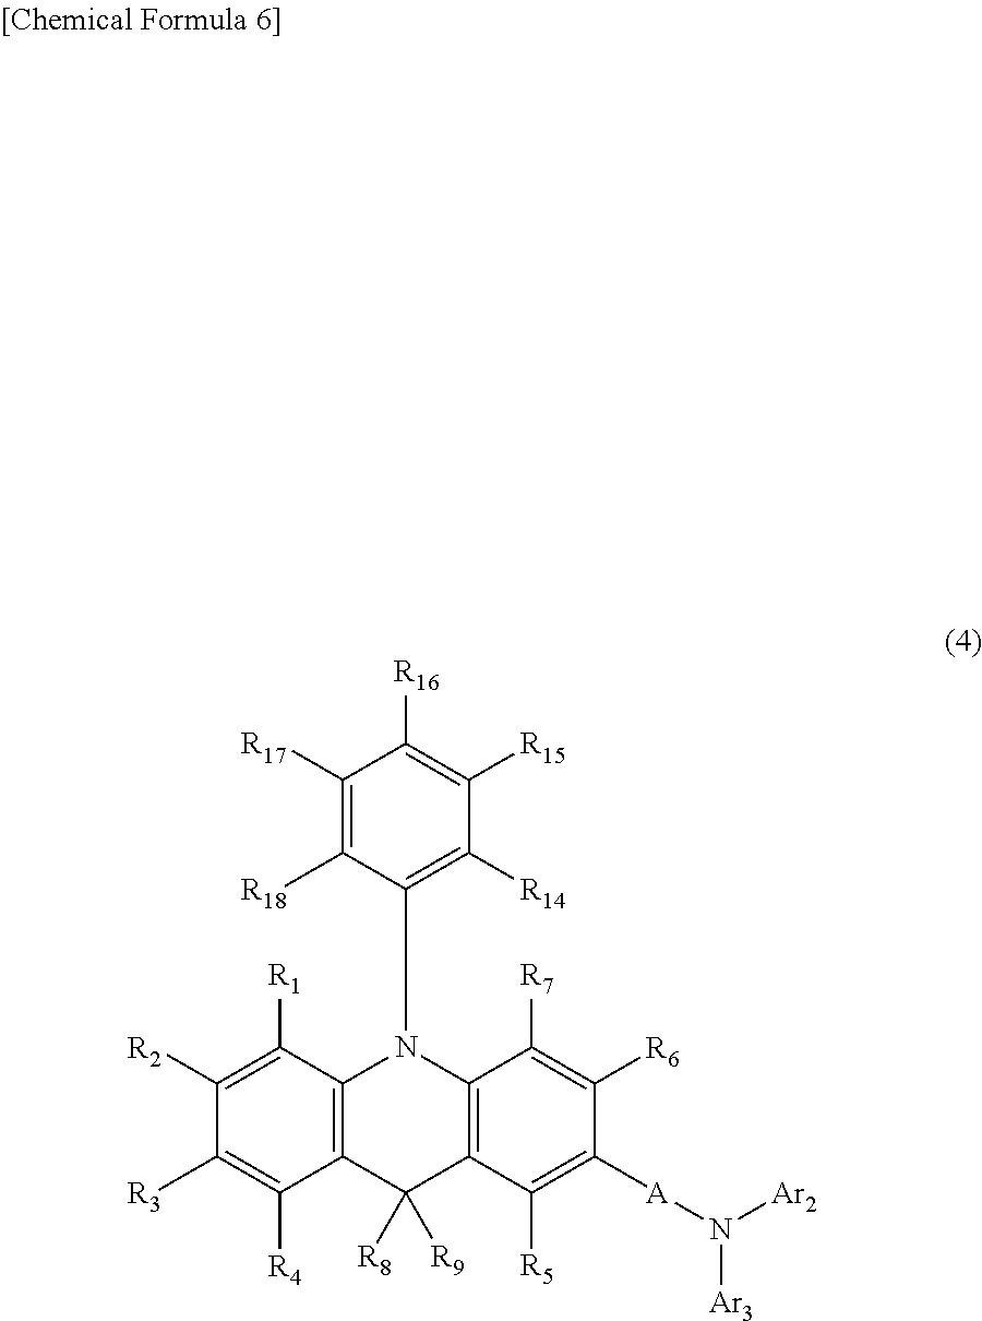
C12=C(C([R1])=C([R2])C([R3])=C1[R4])N(C1=C([R14])C([R15])=C([R16])C([R17])=C1[R18])C1=C(C2([R8])[R9])C([R5])=C([A]N([Ar3])[Ar2])C([R6])=C1[R7]
